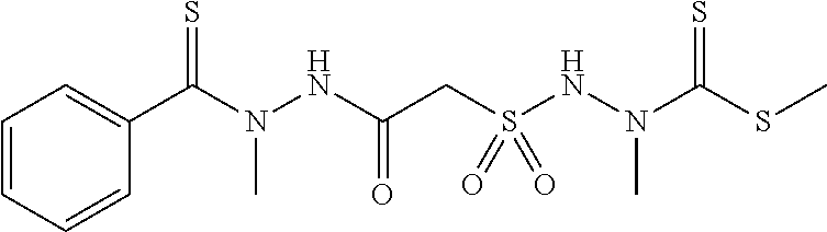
C(N(NC(CS(NN(C(SC)=S)C)(=O)=O)=O)C)(=S)C1=CC=CC=C1
